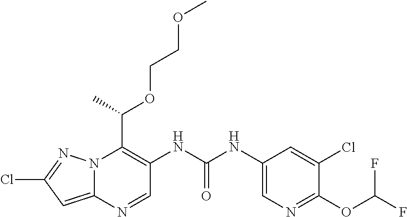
N12C(=CC(Cl)=N1)N=CC(NC(NC1=CN=C(OC(F)F)C(Cl)=C1)=O)=C2C(C)OCCOC
